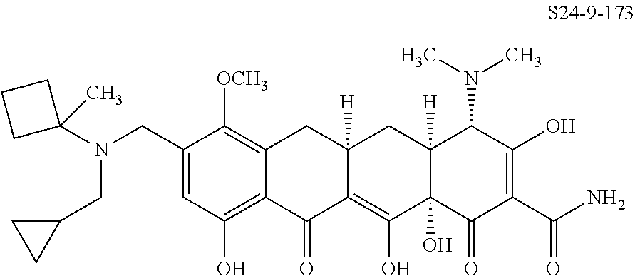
C1(CN(C2(C)CCC2)CC2CC2)=CC(O)=C2C(=C1[OCH3])CC1([H])C(=C(O)C3(O)C([H])(C1)C(N(C)C)C(O)=C(C(N)=O)C3=O)C2=O
